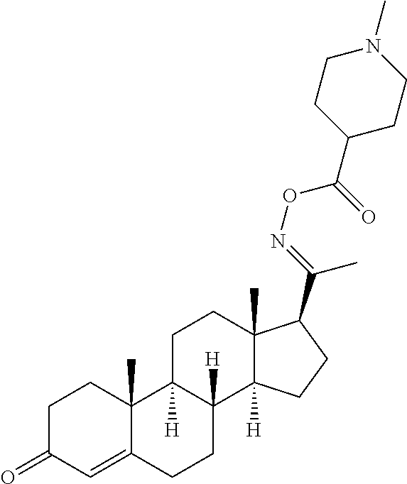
C1C(=O)C=C2C(C)(C1)C1([H])C([H])(CC2)C2([H])C(C)(CC1)C(C(=NOC(=O)C1CCN(C)CC1)C)CC2
